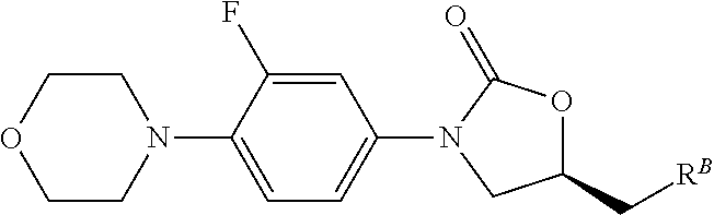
[RB]CC1OC(=O)N(C2=CC=C(N3CCOCC3)C(F)=C2)C1
